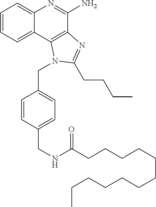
C1=CC=C2C(=C1)N=C(N)C1=C2N(CC2=CC=C(CNC(CCCCCCCCCCCC)=O)C=C2)C(CCCC)=N1
